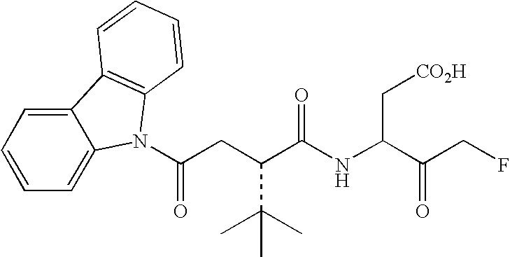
C12=CC=CC=C1N(C(=O)CC(C(C)(C)C)C(NC(C[CO2H])C(CF)=O)=O)C1=C2C=CC=C1
